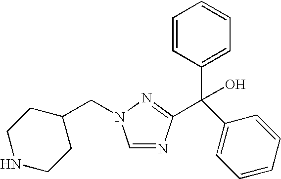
C1=NC(C(C2=CC=CC=C2)(O)C2=CC=CC=C2)=NN1CC1CCNCC1
